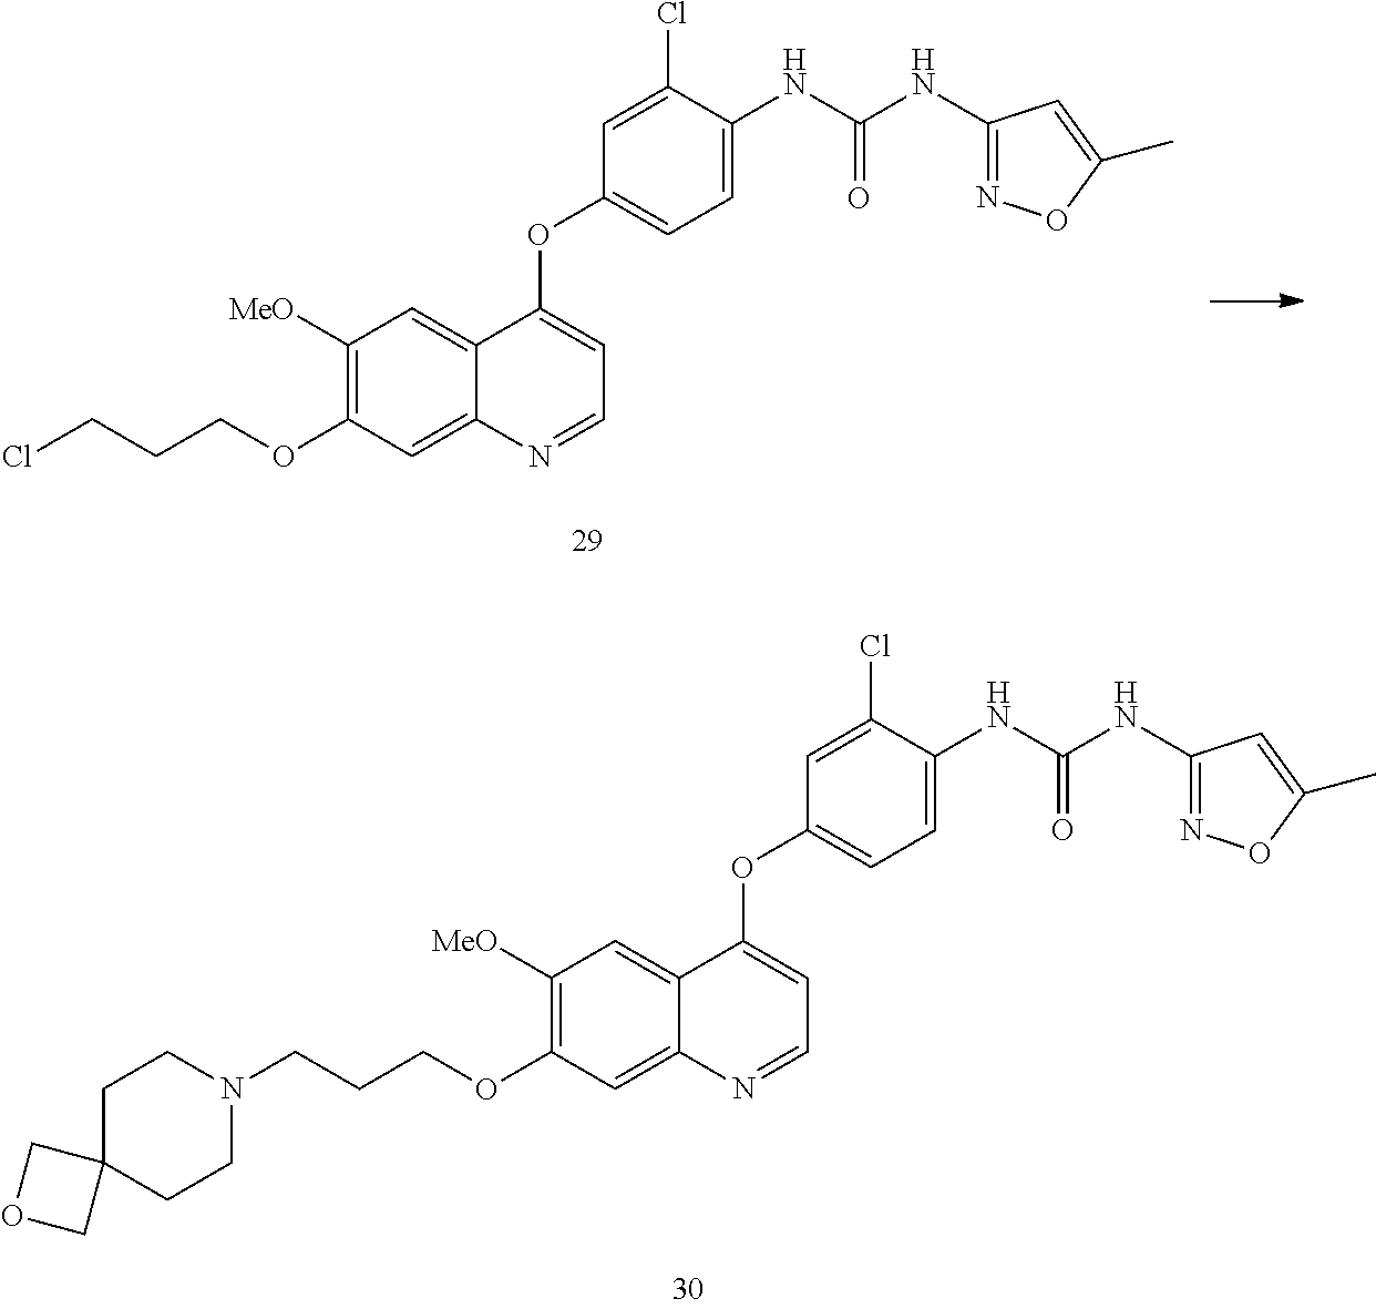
C1([MeO])=C(OCCCCl)C=C2C(=C1)C(OC1=CC=C(NC(NC3=NOC(C)=C3)=O)C(Cl)=C1)=CC=N2.C1([MeO])=C(OCCCN2CCC3(CC2)COC3)C=C2C(=C1)C(OC1=CC=C(NC(NC3=NOC(C)=C3)=O)C(Cl)=C1)=CC=N2
